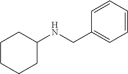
C1CCCC(NCC2=CC=CC=C2)C1
